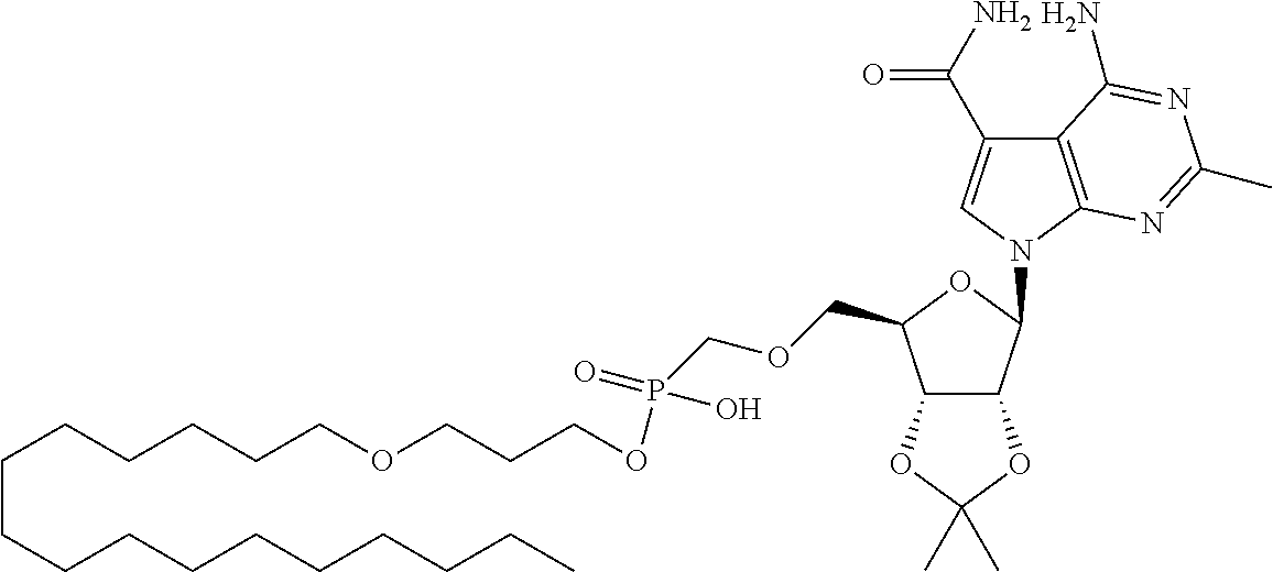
C12=C(N(C3C4C(C(COCP(=O)(O)OCCCOCCCCCCCCCCCCCCCC)O3)OC(C)(C)O4)C=C1C(N)=O)N=C(C)N=C2N
